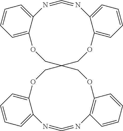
C1OC2=CC=CC=C2N=C=NC2=CC=CC=C2OCC12COC1=CC=CC=C1N=C=NC1=C(OC2)C=CC=C1
